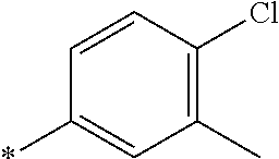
C1(*)=CC(C)=C(Cl)C=C1
